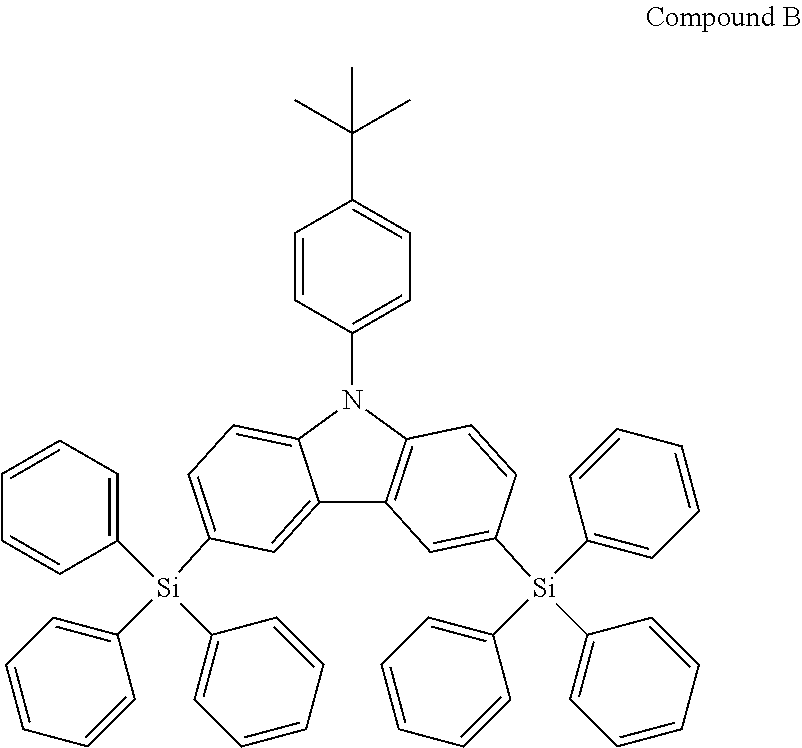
C1=CC(N2C3=C(C4=CC([Si](C5=CC=CC=C5)(C5=CC=CC=C5)C5=CC=CC=C5)=CC=C42)C=C([Si](C2=CC=CC=C2)(C2=CC=CC=C2)C2=CC=CC=C2)C=C3)=CC=C1C(C)(C)C
